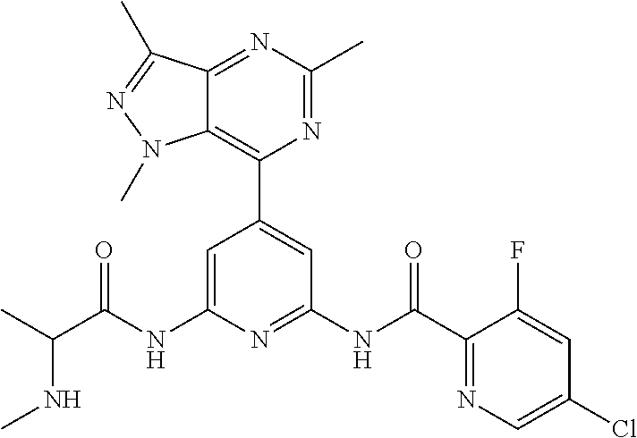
C1=C(NC(C(C)NC)=O)N=C(NC(C2=NC=C(Cl)C=C2F)=O)C=C1C1=C2C(=NC(C)=N1)C(C)=NN2C
